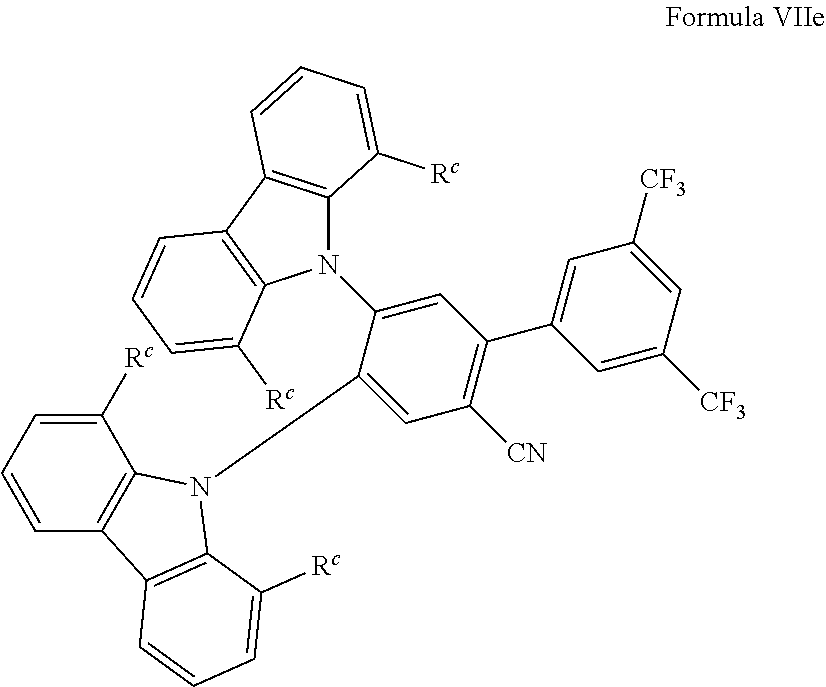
C1=CC=C([Rc])C2=C1C1=C(N2C2=CC([CN])=C(C3=CC([CF3])=CC([CF3])=C3)C=C2N2C3=C(C4=C2C([Rc])=CC=C4)C=CC=C3[Rc])C([Rc])=CC=C1
